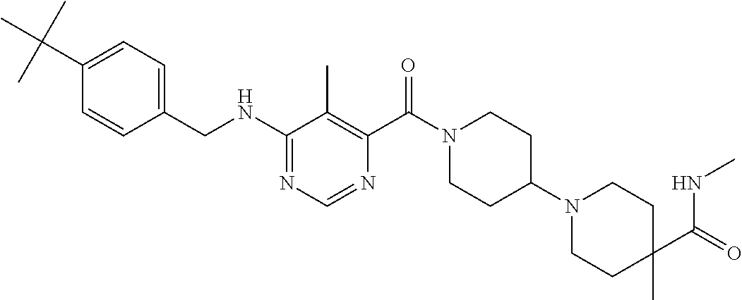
C1(NCC2=CC=C(C(C)(C)C)C=C2)=NC=NC(C(N2CCC(N3CCC(C)(C(=O)NC)CC3)CC2)=O)=C1C
